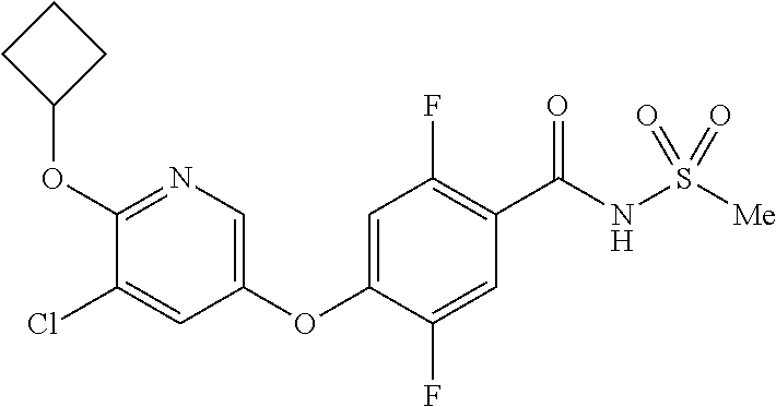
C1(OC2CCC2)=NC=C(OC2=CC(F)=C(C(NS([Me])(=O)=O)=O)C=C2F)C=C1Cl
